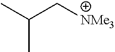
C(C[NMe3])(C)C
